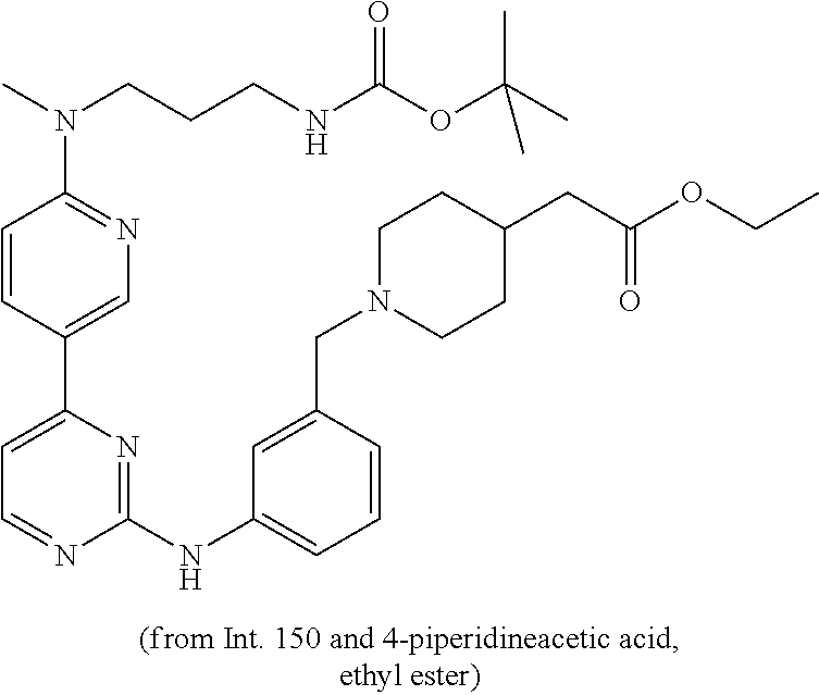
C1(NC2=CC=CC(CN3CCC(CC(OCC)=O)CC3)=C2)=NC(C2=CN=C(N(CCCNC(OC(C)(C)C)=O)C)C=C2)=CC=N1
